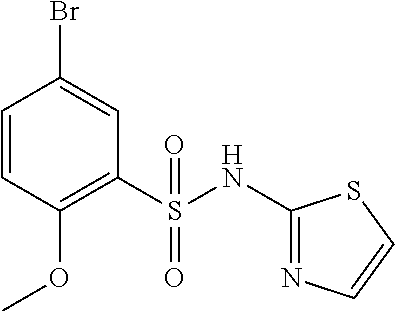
C1(NS(C2=C(OC)C=CC(Br)=C2)(=O)=O)=NC=CS1
